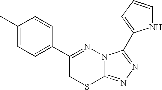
C1=C(C)C=CC(C2=NN3C(=NN=C3C3=CC=CN3)SC2)=C1
